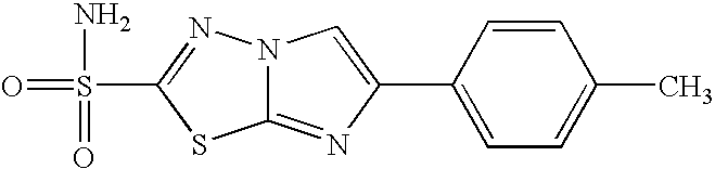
C12=NC(C3=CC=C(C)C=C3)=CN1N=C(S(=O)(=O)N)S2
